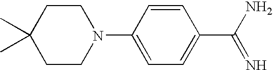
C1CN(C2=CC=C(C(=N)N)C=C2)CCC1(C)C
